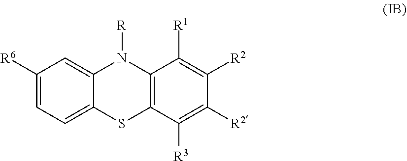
C1([R6])=CC=C2C(=C1)N([R])C1=C(S2)C([R3])=C([R2])C([R2])=C1[R1]
